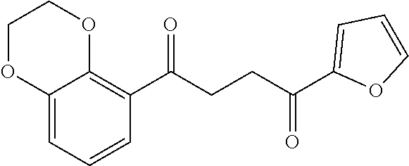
C1(C(CCC(C2=CC=CO2)=O)=O)=C2C(=CC=C1)OCCO2
